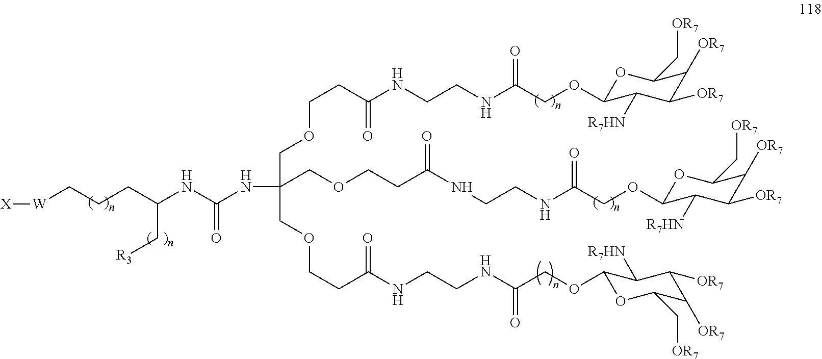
O(C1OC(C[OR7])C([OR7])C([OR7])C1[R7HN])CC(NCCNC(CCOCC(COCCC(NCCNC(=O)COC1OC(C[OR7])C([OR7])C([OR7])C1[R7HN])=O)(COCCC(=O)NCCNC(COC1OC(C[OR7])C([OR7])C([OR7])C1[R7HN])=O)NC(NC(CCC[W][X])C[R3])=O)=O)=O
